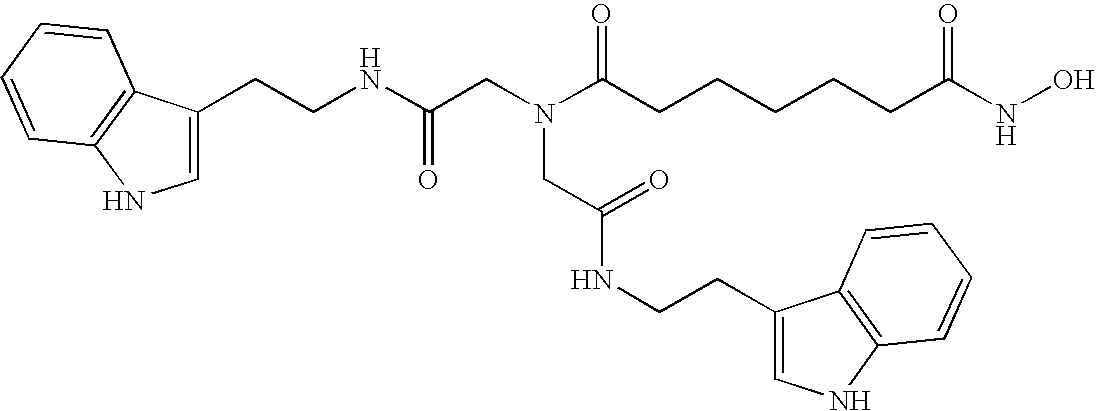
C1(CCNC(CN(C(CCCCCC(NO)=O)=O)CC(NCCC2=CNC3=C2C=CC=C3)=O)=O)=CNC2=C1C=CC=C2
